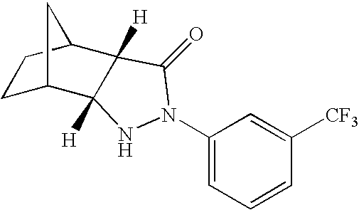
C1C2C3([H])C([H])(C(C1)C2)C(=O)N(C1=CC=CC([CF3])=C1)N3
